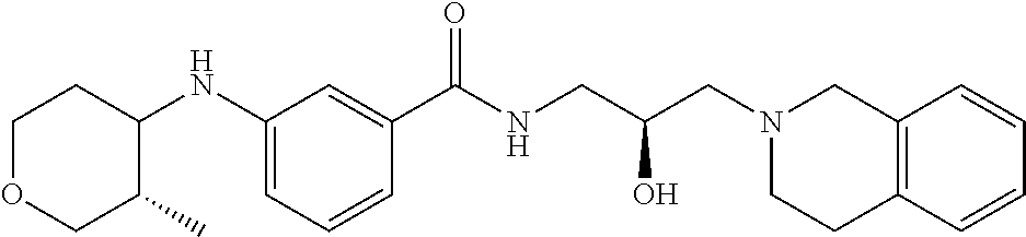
C1=C(NC2C(C)COCC2)C=C(C(NCC(CN2CC3=C(CC2)C=CC=C3)O)=O)C=C1
